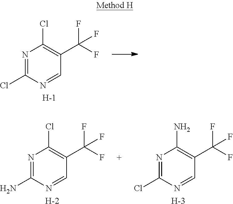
N1=C(Cl)N=CC(C(F)(F)F)=C1Cl.[H].N1=C(Cl)N=CC(C(F)(F)F)=C1N.[H].N1=C(N)N=CC(C(F)(F)F)=C1Cl.[H]
